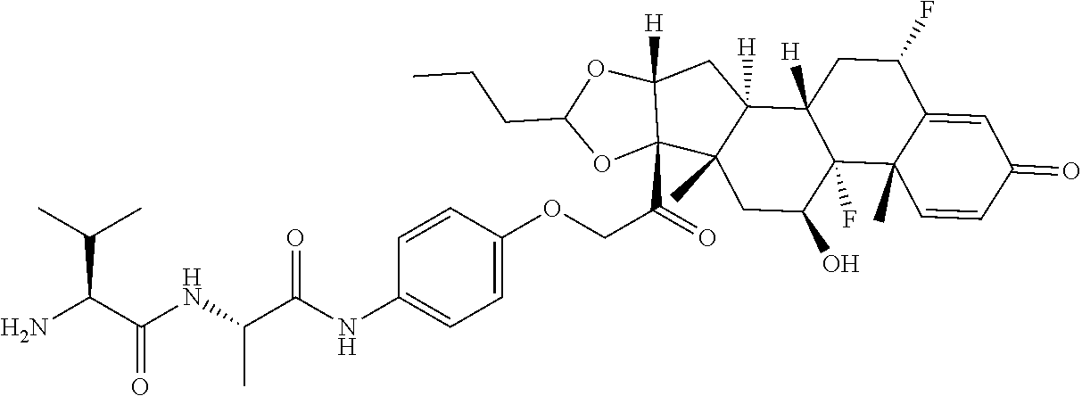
C(NC(C(NC1=CC=C(OCC(C23C([H])(CC4([H])C2(C)CC(O)C2(F)C4([H])CC(F)C4=CC(=O)C=CC24C)OC(CCC)O3)=O)C=C1)=O)C)(C(N)C(C)C)=O
